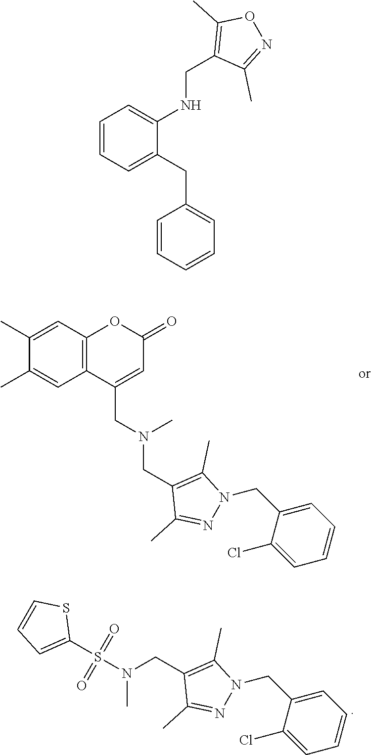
C1(C)=CC2=C(C=C1C)C(CN(CC1=C(C)N(CC3=CC=CC=C3Cl)N=C1C)C)=CC(=O)O2.C(C1=C(C)N(CC2=CC=CC=C2Cl)N=C1C)N(S(=O)(=O)C1=CC=CS1)C.C1=CC=C(CC2=CC=CC=C2)C(NCC2=C(C)ON=C2C)=C1
